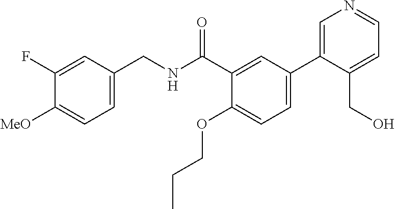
C1=C(CNC(C2=CC(C3=CN=CC=C3CO)=CC=C2OCCC)=O)C=C(F)C([MeO])=C1
